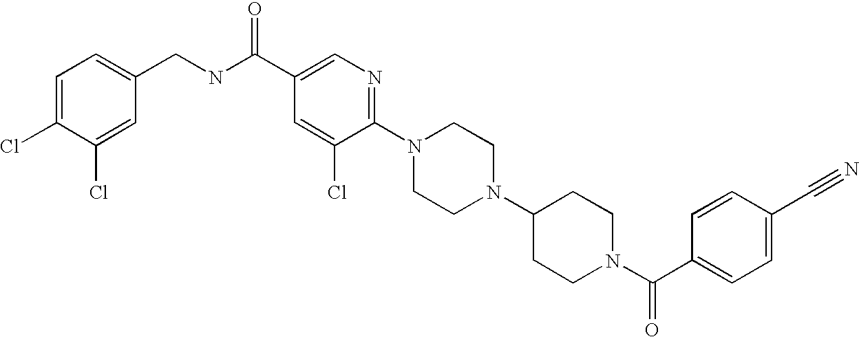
C(N1CCC(N2CCN(C3=NC=C(C(NCC4=CC=C(Cl)C(Cl)=C4)=O)C=C3Cl)CC2)CC1)(C1=CC=C(C#N)C=C1)=O
